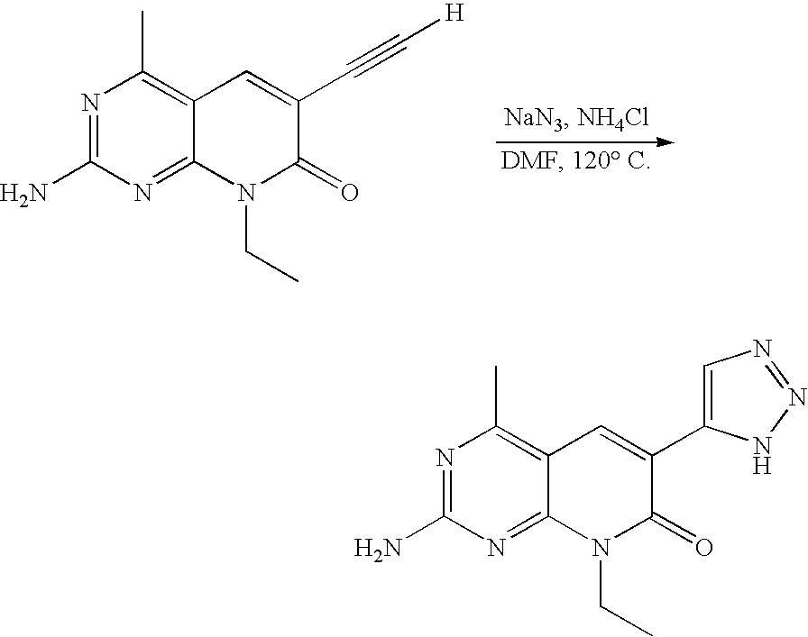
N1=C(N)N=C2C(=C1C)C=C(C#C[H])C(=O)N2CC.N1=C(N)N=C2C(=C1C)C=C(C1=CN=NN1)C(=O)N2CC
